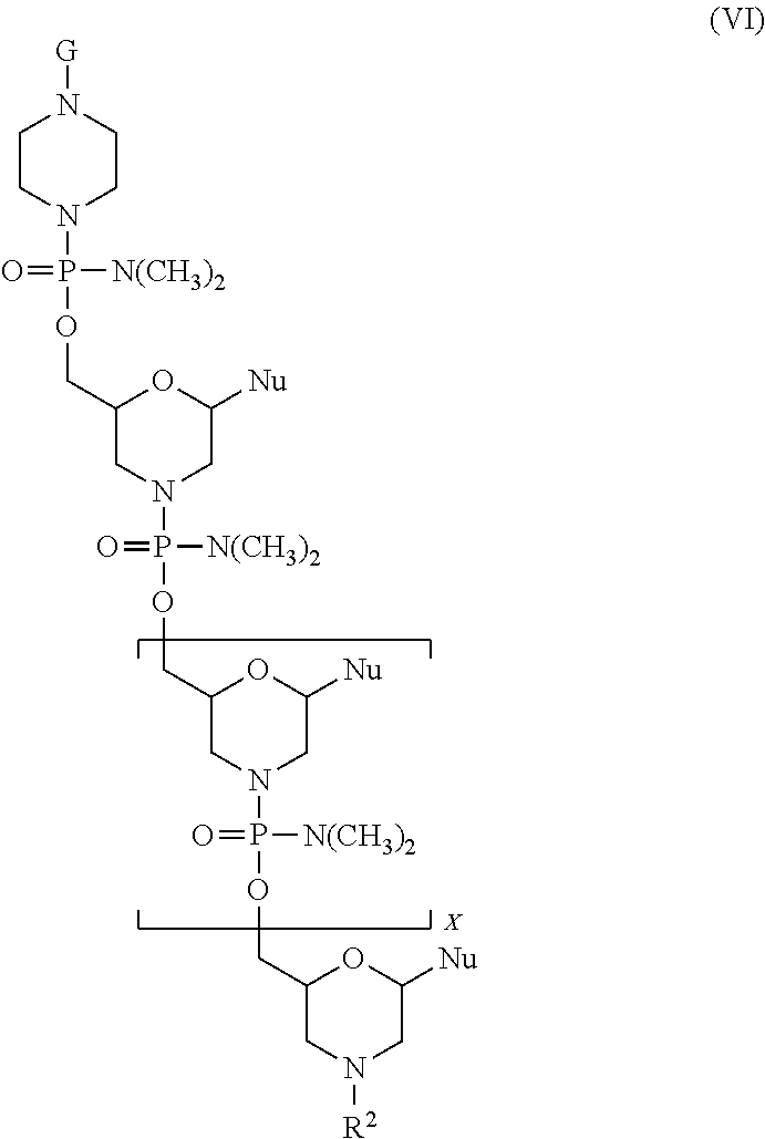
C1CN(P(OCC2CN(P(OCC3CN(P(OCC4CN([R2])CC([Nu])O4)([N(CH3)2])=O)CC([Nu])O3)([N(CH3)2])=O)CC([Nu])O2)([N(CH3)2])=O)CCN1[G]
